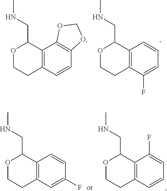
O1CCC2=C(C1CNC)C1=C(C=C2)OCO1.O1CCC2=C(C1CNC)C=CC=C2F.O1CCC2=C(C1CNC)C=CC(F)=C2.O1CCC2=C(C1CNC)C(F)=CC=C2
